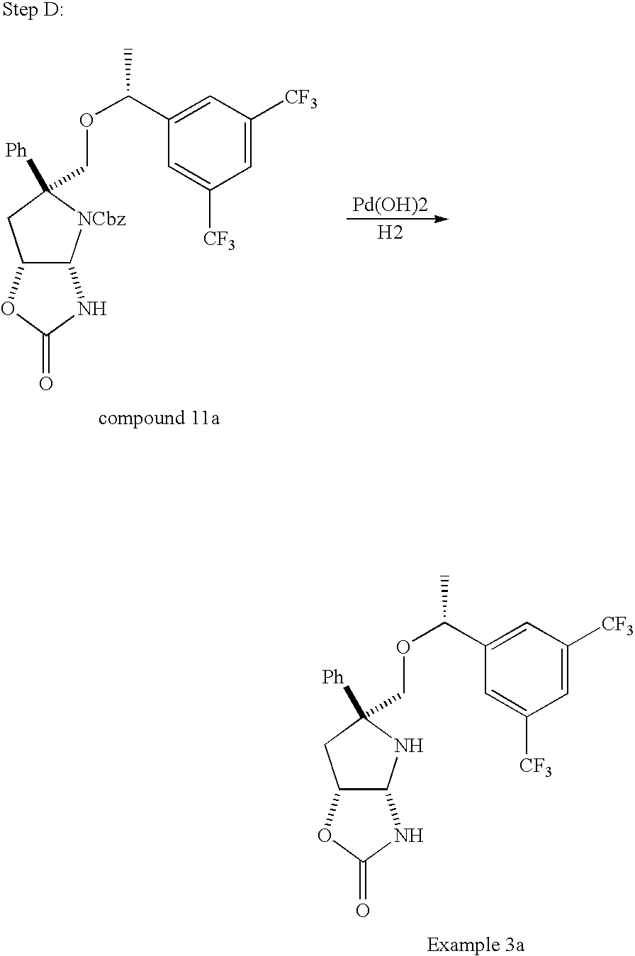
C1=C([CF3])C=C(C(OCC2([Ph])NC3C(C2)OC(=O)N3)C)C=C1[CF3].C1=C([CF3])C=C(C(OCC2([Ph])[NCbz]C3C(C2)OC(=O)N3)C)C=C1[CF3].[Pd(OH)2].[H2]
